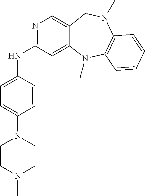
C1(NC2=NC=C3C(=C2)N(C)C2=C(N(C)C3)C=CC=C2)=CC=C(N2CCN(C)CC2)C=C1
